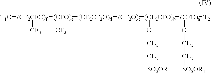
[T1O][(CF2CFO)f]([(CFO)e]([(CF2CF2O)d][(CF2O)c][(CF2CFO)b]([(CFO)a]([T2])O[CF2][CF2][SO2OR1])O[CF2][CF2][SO2OR1])[CF3])[CF3]
